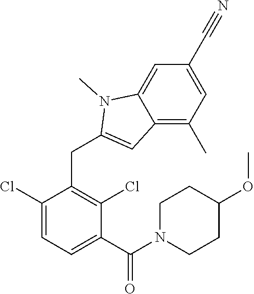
C1(Cl)=CC=C(C(=O)N2CCC(OC)CC2)C(Cl)=C1CC1=CC2=C(C)C=C(C#N)C=C2N1C
